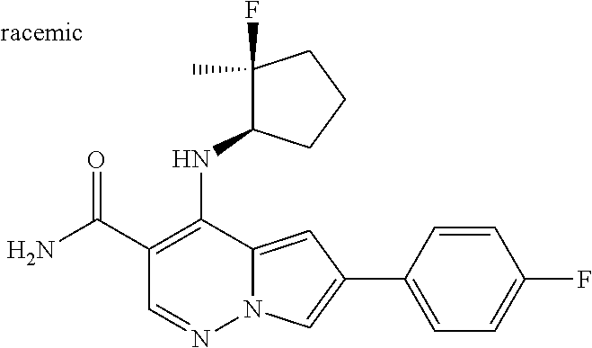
O=C(C1=C(NC2C(F)(C)CCC2)C2=CC(C3=CC=C(F)C=C3)=CN2N=C1)N
